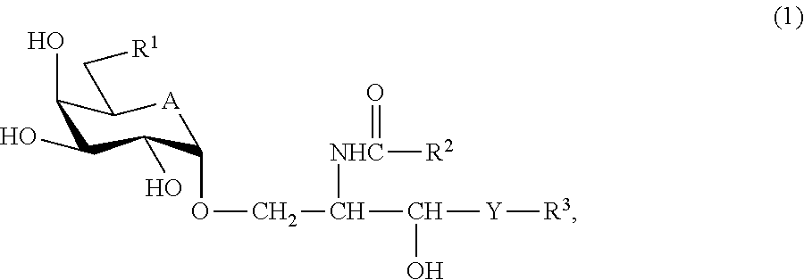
C1(O)C(O)C(O)C(OCC(C([Y][R3])O)[NHC]([R2])=O)[A]C1C[R1]
